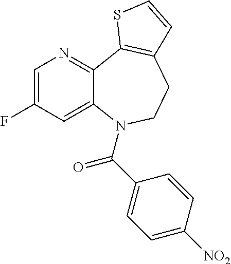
C1(C(N2C3=CC(F)=CN=C3C3=C(CC2)C=CS3)=O)=CC=C([NO2])C=C1
